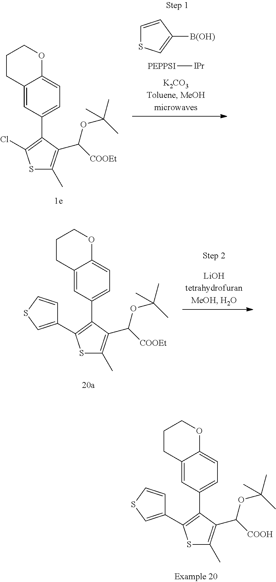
C12=CC(C3=C(C4=CSC=C4)SC(C)=C3C([COOH])OC(C)(C)C)=CC=C1OCCC2.C12=CC(C3=C(C4=CSC=C4)SC(C)=C3C([COOEt])OC(C)(C)C)=CC=C1OCCC2.C1([B(OH)])=CSC=C1.[PEPPSI][IPr].C12=CC(C3=C(Cl)SC(C)=C3C([COOEt])OC(C)(C)C)=CC=C1OCCC2
